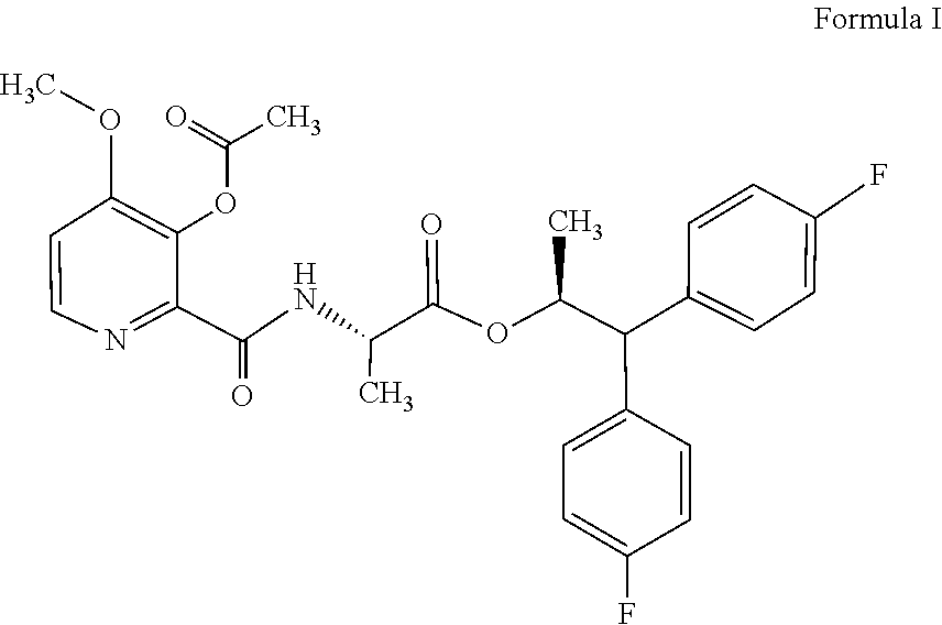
C1(F)=CC=C(C(C2=CC=C(F)C=C2)C(OC(C(NC(C2=NC=CC(OC)=C2OC(C)=O)=O)C)=O)C)C=C1
